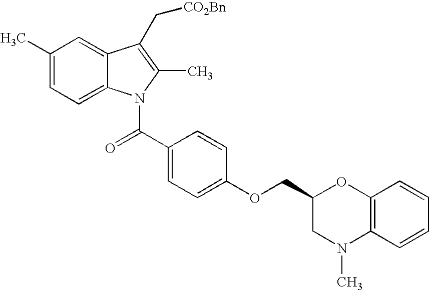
C1(C)=CC=C2C(=C1)C(C[CO2Bn])=C(C)N2C(C1=CC=C(OCC2CN(C)C3=C(O2)C=CC=C3)C=C1)=O
